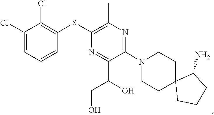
C1CN(C2=NC(C)=C(SC3=C(Cl)C(Cl)=CC=C3)N=C2C(CO)O)CCC12CCCC2N
